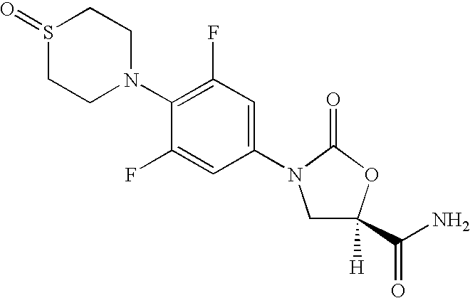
S1(=O)CCN(C2=C(F)C=C(N3CC([H])(C(N)=O)OC3=O)C=C2F)CC1
